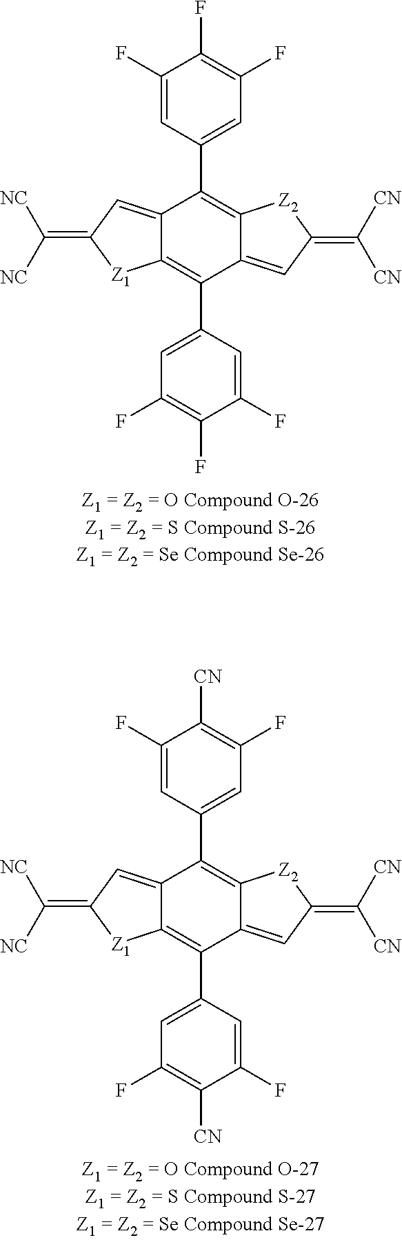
C12=CC(=C([NC])[NC])[Z1]C1=C(C1=CC(F)=C(F)C(F)=C1)C1=CC(=C([CN])[CN])[Z2]C1=C2C1=CC(F)=C(F)C(F)=C1.C12=CC(=C([NC])[NC])[Z1]C1=C(C1=CC(F)=C([CN])C(F)=C1)C1=CC(=C([CN])[CN])[Z2]C1=C2C1=CC(F)=C([CN])C(F)=C1
